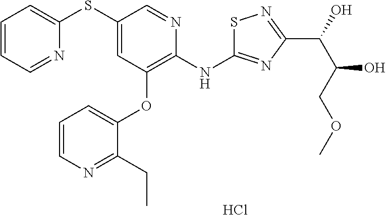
C1=CC=NC(SC2=CC(OC3=CC=CN=C3CC)=C(NC3=NC(C(O)C(O)COC)=NS3)N=C2)=C1.Cl
